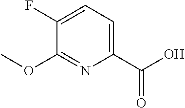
C1(C(O)=O)=CC=C(F)C(OC)=N1
